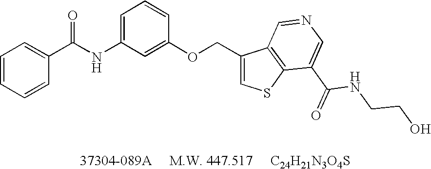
C1=C(NC(=O)C2=CC=CC=C2)C=C(OCC2=CSC3=C2C=NC=C3C(=O)NCCO)C=C1
